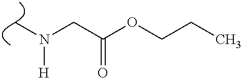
C(C(OCCC)=O)N([H])C
